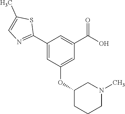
C1(OC2=CC(C(O)=O)=CC(C3=NC=C(C)S3)=C2)CCCN(C)C1
